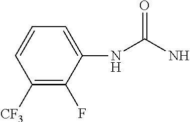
C1(NC(N)=O)=CC=CC([CF3])=C1F
